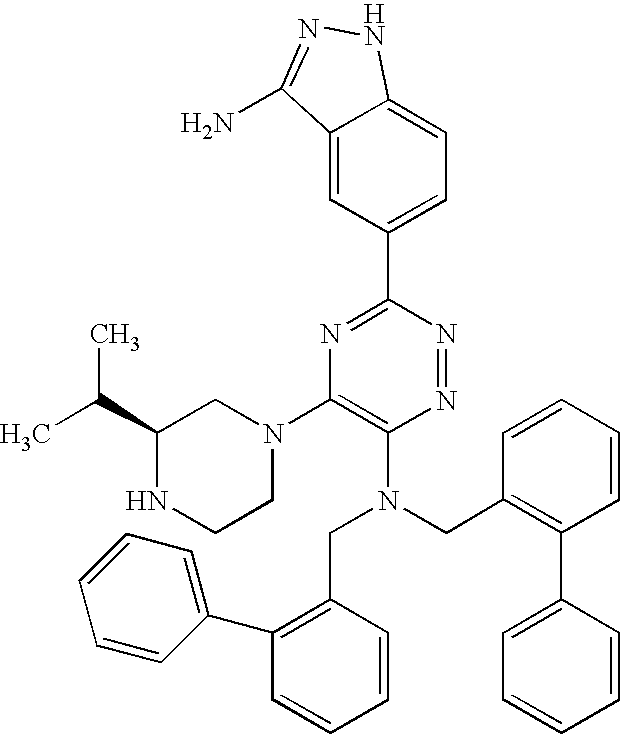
C1=C2C(=CC(C3=NC(N4CC(C(C)C)NCC4)=C(N(CC4=C(C5=CC=CC=C5)C=CC=C4)CC4=C(C5=CC=CC=C5)C=CC=C4)N=N3)=C1)C(N)=NN2
